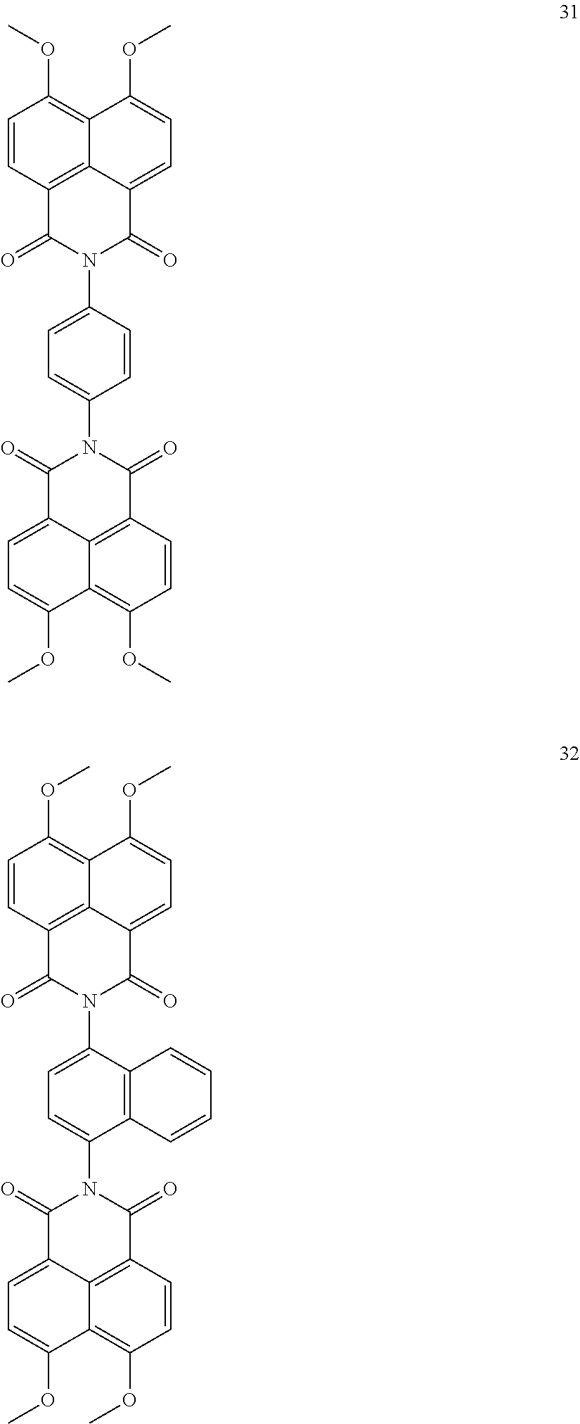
C1(N2C(=O)C3=CC=C(OC)C4=C(OC)C=CC(=C43)C2=O)=CC=C(N2C(=O)C3=CC=C(OC)C4=C(OC)C=CC(=C43)C2=O)C=C1.C1(N2C(=O)C3=CC=C(OC)C4=C(OC)C=CC(=C43)C2=O)=CC=C(N2C(=O)C3=CC=C(OC)C4=C(OC)C=CC(=C43)C2=O)C2=C1C=CC=C2
